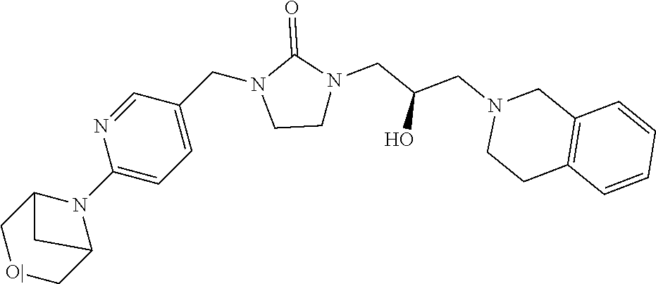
C1CN(CC(CN2CCC3=C(C2)C=CC=C3)O)C(=O)N1CC1=CC=C(N2C3C[O|]CC2C3)N=C1
